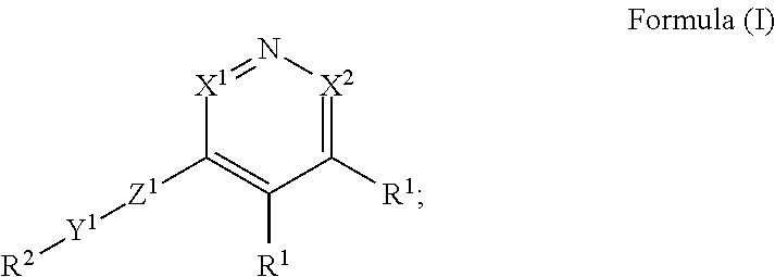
N1=[X1]C([Z1][Y1][R2])=C([R1])C([R1])=[X2]1
